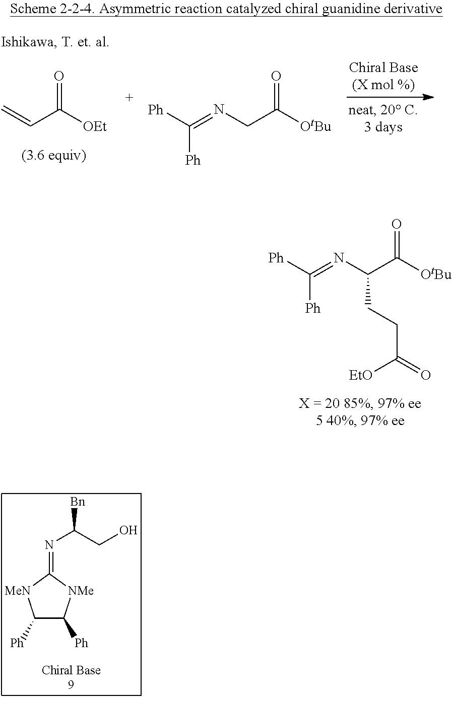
[Ph]C(=NC(C(=O)[OtBu])CCC([EtO])=O)[Ph].C=CC(=O)[OEt].[Ph]C(=NCC(=O)[OtBu])[Ph].C1([Ph])C([Ph])[NMe]C(=NC(CO)[Bn])[MeN]1
